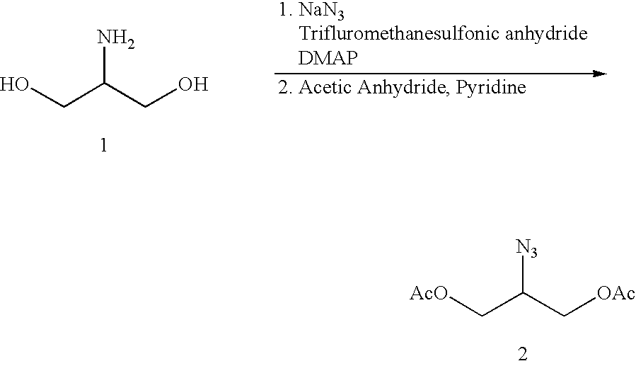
OCC(N)CO.[AcO]CC([N3])C[OAc]
